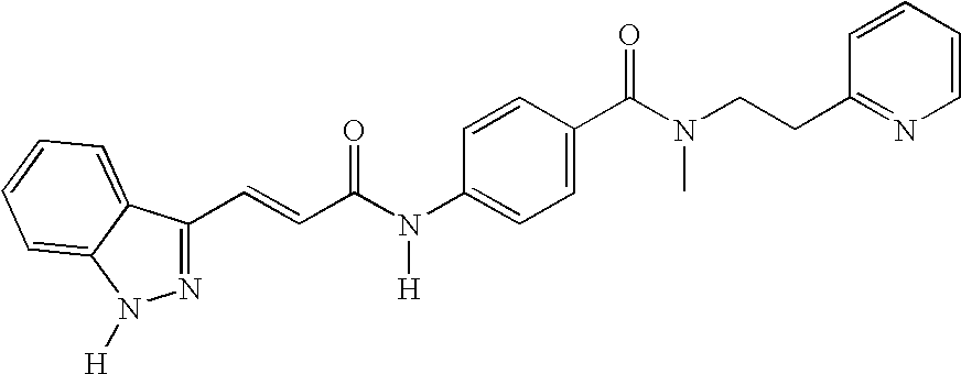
N1=C(C=CC(N(C2=CC=C(C(N(CCC3=NC=CC=C3)C)=O)C=C2)[H])=O)C2=CC=CC=C2N1[H]
